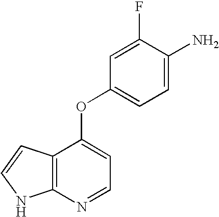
NC1=CC=C(OC2=CC=NC3=C2C=CN3)C=C1F
